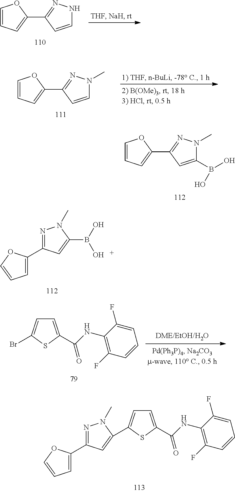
N1=C(C2=CC=CO2)C=C(B(O)O)N1C.C1=CC=C(C2=NNC=C2)O1.C1=CC=C(C2=NN(C)C(B(O)O)=C2)O1.C1=C(C(=O)NC2=C(F)C=CC=C2F)SC(Br)=C1.N1=C(C2=CC=CO2)C=C(C2=CC=C(C(=O)NC3=C(F)C=CC=C3F)S2)N1C.C1=CC=C(C2=NN(C)C=C2)O1
